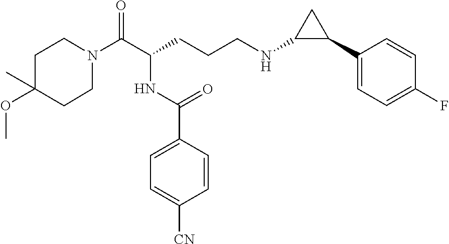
C1N(C(C(CCCNC2C(C3=CC=C(F)C=C3)C2)NC(C2=CC=C([CN])C=C2)=O)=O)CCC(OC)(C)C1
